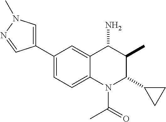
C1(C2=CN(C)N=C2)=CC=C2C(=C1)C(N)C(C)C(C1CC1)N2C(=O)C
